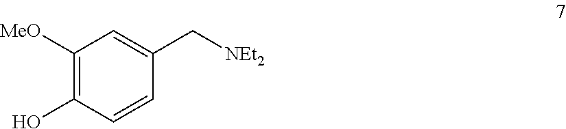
C1([MeO])=C(O)C=CC(C[NEt2])=C1
